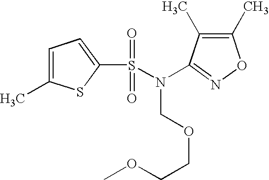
C1(C)=C(C)ON=C1N(S(C1=CC=C(C)S1)(=O)=O)COCCOC
